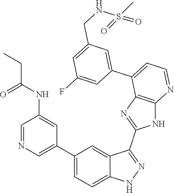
C1=NC=C(C2=CC=C3C(=C2)C(C2=NC4=C(N2)N=CC=C4C2=CC(CNS(=O)(C)=O)=CC(F)=C2)=NN3)C=C1NC(=O)CC
